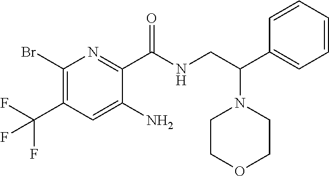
C1(Br)=C(C(F)(F)F)C=C(N)C(C(NCC(C2=CC=CC=C2)N2CCOCC2)=O)=N1
